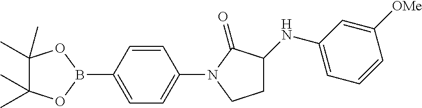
C1(NC2CCN(C3=CC=C(B4OC(C)(C)C(C)(C)O4)C=C3)C2=O)=CC=CC([OMe])=C1
